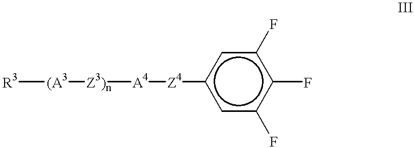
[R3][(A3][Z3)n][A4][Z4]c1cc(F)c(F)c(F)c1
